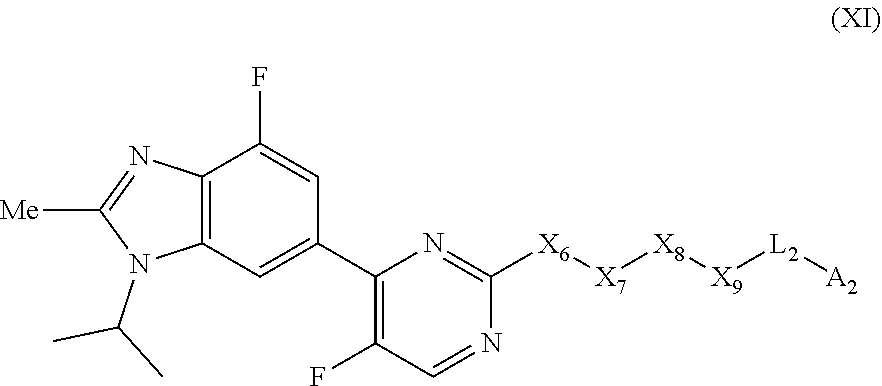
[L2]([A2])[X9][X8][X7][X6]C1=NC(C2=CC3=C(N=C([Me])N3C(C)C)C(F)=C2)=C(F)C=N1
